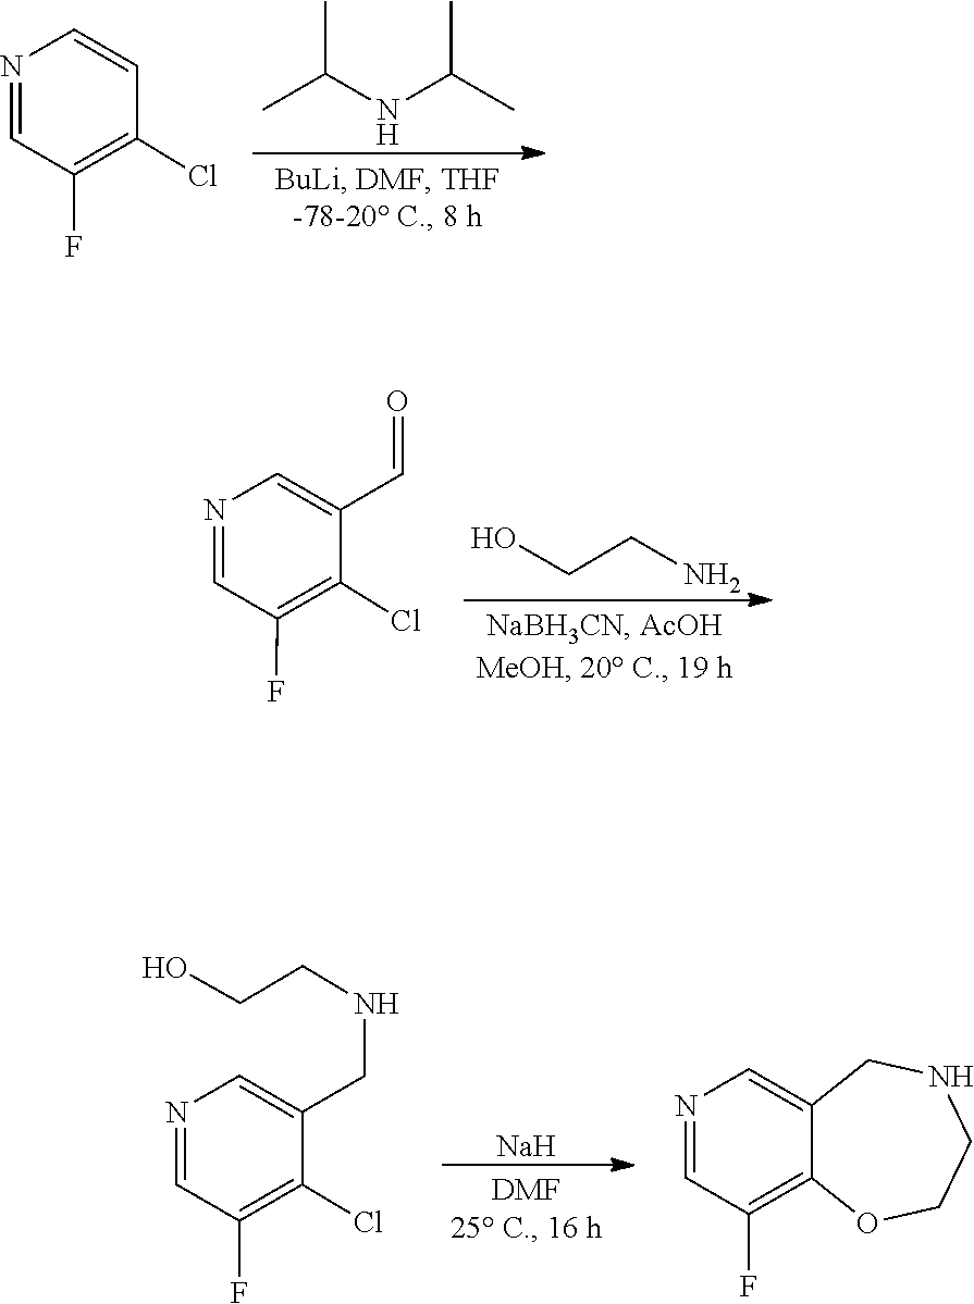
CC(NC(C)C)C.C1=NC=CC(Cl)=C1F.C(CO)N.C1=NC=C(C=O)C(Cl)=C1F.[Na].C1(F)=C(Cl)C(CNCCO)=CN=C1.C1COC2=C(F)C=NC=C2CN1
